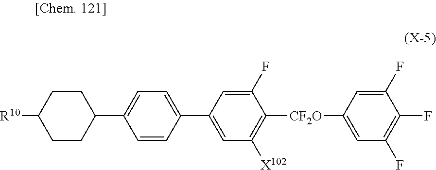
C1=CC(C2CCC([R10])CC2)=CC=C1C1=CC([X102])=C([CF2O]C2=CC(F)=C(F)C(F)=C2)C(F)=C1
